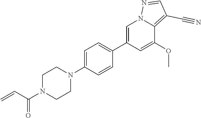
C1=C(C2=CC=C(N3CCN(C(=O)C=C)CC3)C=C2)C=C(OC)C2=C(C#N)C=NN12
